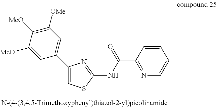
C1([MeO])=C([OMe])C=C(C2=CSC(NC(C3=NC=CC=C3)=O)=N2)C=C1[MeO]
